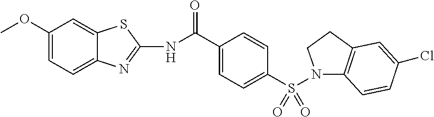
C1(C(NC2=NC3=CC=C(OC)C=C3S2)=O)=CC=C(S(N2C3=C(CC2)C=C(Cl)C=C3)(=O)=O)C=C1
